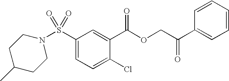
S(C1=CC=C(Cl)C(C(OCC(C2=CC=CC=C2)=O)=O)=C1)(=O)(=O)N1CCC(C)CC1
